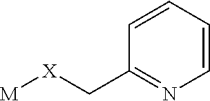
[M][X]CC1=NC=CC=C1
